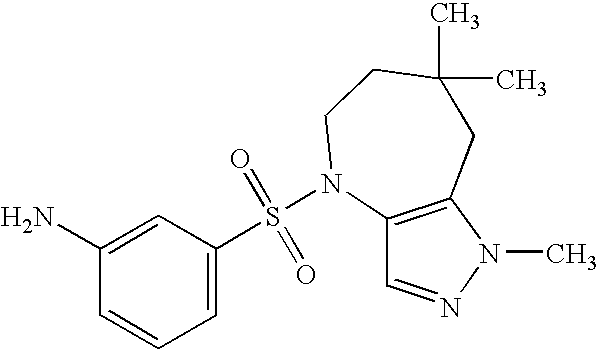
C1(N)=CC(S(=O)(=O)N2C3=C(N(C)N=C3)CC(C)(C)CC2)=CC=C1
